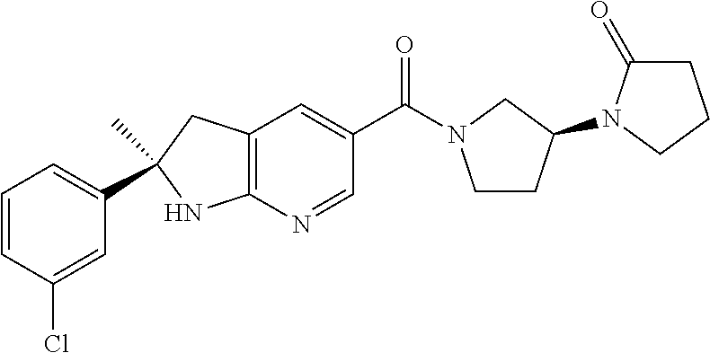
C(C1=CC2=C(N=C1)NC(C)(C1=CC=CC(Cl)=C1)C2)(=O)N1CCC(N2C(=O)CCC2)C1
